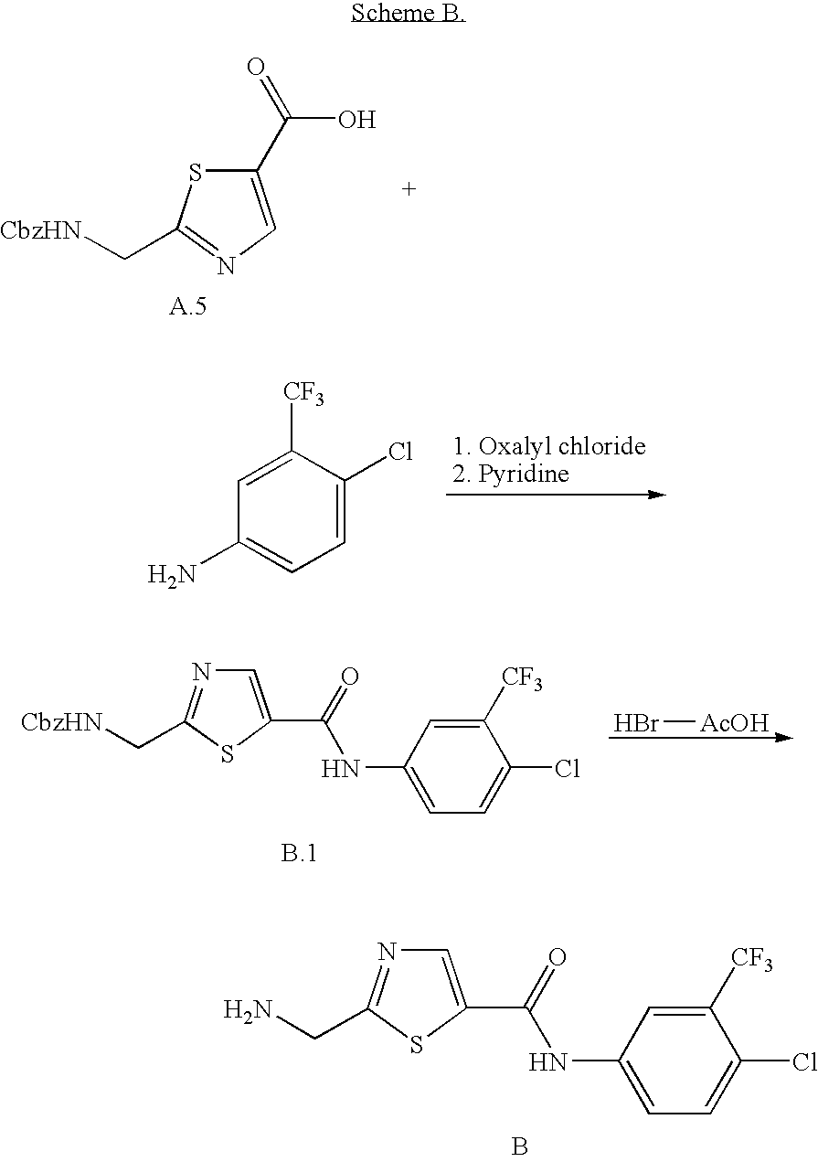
C1(C(=O)O)=CN=C(C[CbzHN])S1.C1=C([CF3])C(Cl)=CC=C1N.C(=O)(NC1=CC=C(Cl)C([CF3])=C1)C1=CN=C(CN)S1.B.C(=O)(NC1=CC=C(Cl)C([CF3])=C1)C1=CN=C(C[CbzHN])S1.Br[AcOH]
